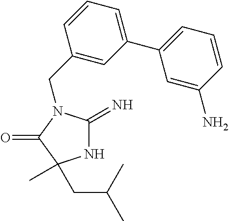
C1(CN2C(=N)NC(C)(CC(C)C)C2=O)=CC(C2=CC=CC(N)=C2)=CC=C1
